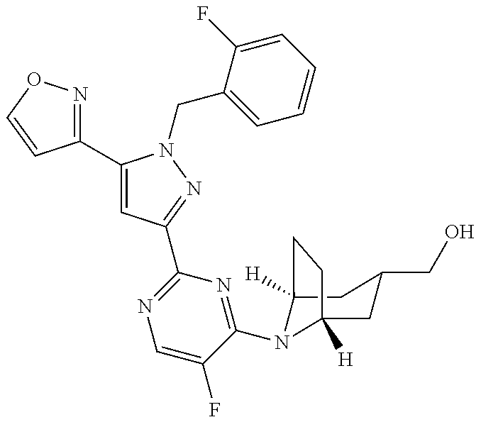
C1(C2=CC(C3=NC=C(F)C(N4C5([H])CC(CO)CC4([H])CC5)=N3)=NN2CC2=CC=CC=C2F)=NOC=C1
